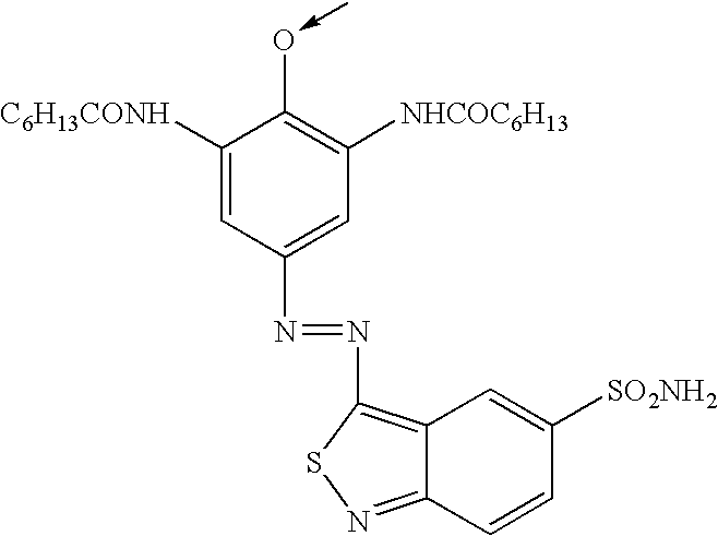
C1([C6H13CONH])=CC(N=NC2=C3C(=NS2)C=CC([SO2NH2])=C3)=CC([NHCOC6H13])=C1O-C
